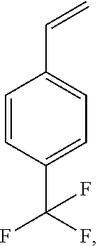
C1=CC(C(F)(F)F)=CC=C1C=C
